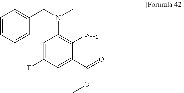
C1=CC=CC(CN(C)C2=C(N)C(C(=O)OC)=CC(F)=C2)=C1
